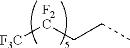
C(CC)[CF2][CF3]
